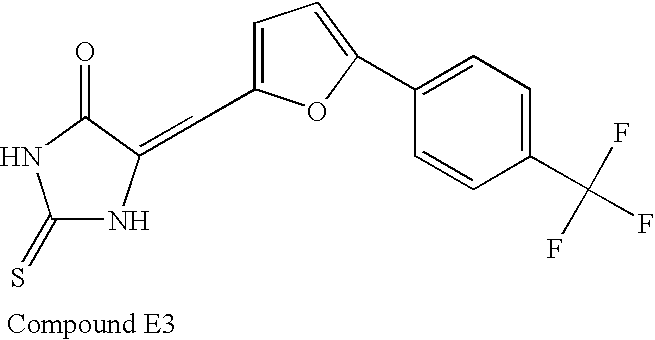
C1(C=C2NC(=S)NC2=O)=CC=C(C2=CC=C(C(F)(F)F)C=C2)O1
